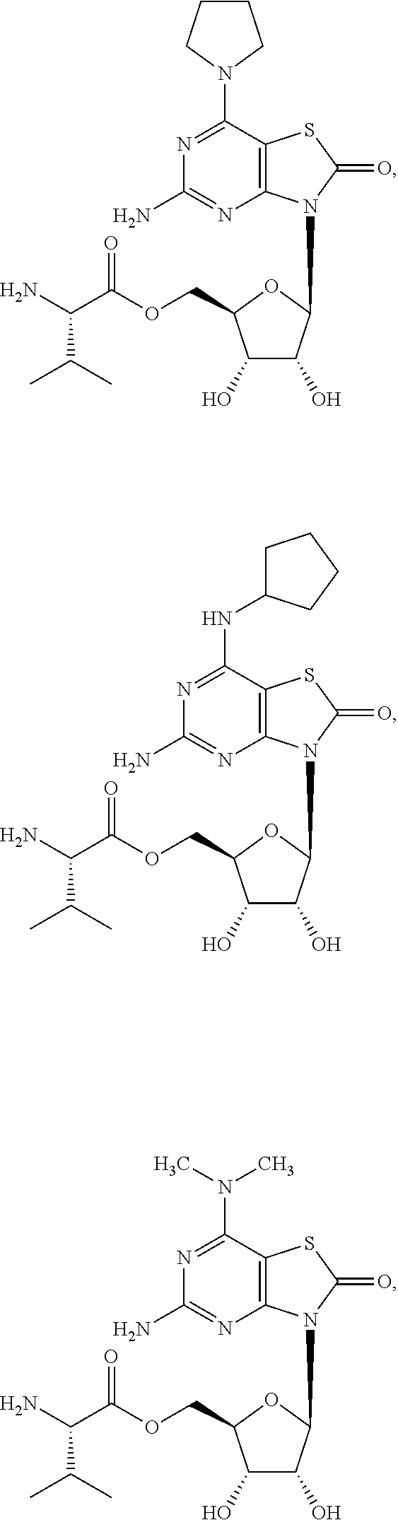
C1(N)=NC2=C(C(N3CCCC3)=N1)SC(=O)N2C1C(O)C(O)C(COC(=O)C(N)C(C)C)O1.C1(N)=NC2=C(C(NC3CCCC3)=N1)SC(=O)N2C1C(O)C(O)C(COC(=O)C(N)C(C)C)O1.C1(N)=NC2=C(C(N(C)C)=N1)SC(=O)N2C1C(O)C(O)C(COC(=O)C(N)C(C)C)O1
